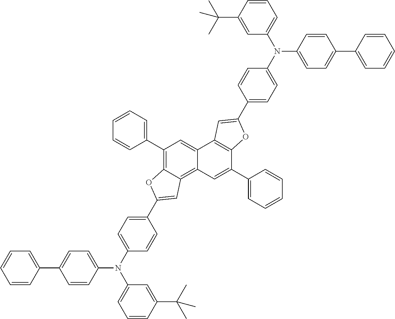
C1(C2=CC=CC=C2)=C2C(=C3C(=C1)C1=C(C(C4=CC=CC=C4)=C3)OC(C3=CC=C(N(C4=CC=C(C5=CC=CC=C5)C=C4)C4=CC=CC(C(C)(C)C)=C4)C=C3)=C1)C=C(C1=CC=C(N(C3=CC=C(C4=CC=CC=C4)C=C3)C3=CC=CC(C(C)(C)C)=C3)C=C1)O2
